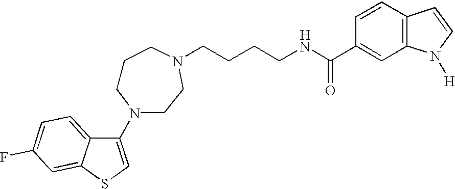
C1(N2CCCN(CCCCNC(C3=CC4=C(C=C3)C=CN4[H])=O)CC2)=CSC2=CC(F)=CC=C12.[H]
